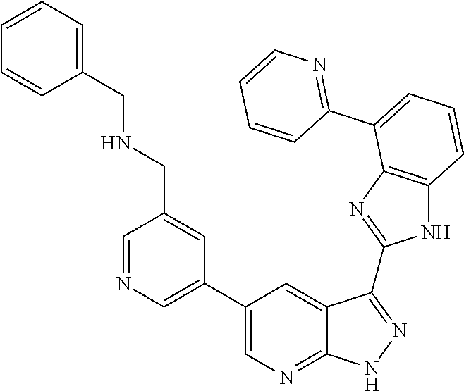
C1=NC=C(C2=CN=C3C(=C2)C(C2=NC4=C(N2)C=CC=C4C2=NC=CC=C2)=NN3)C=C1CNCC1=CC=CC=C1
